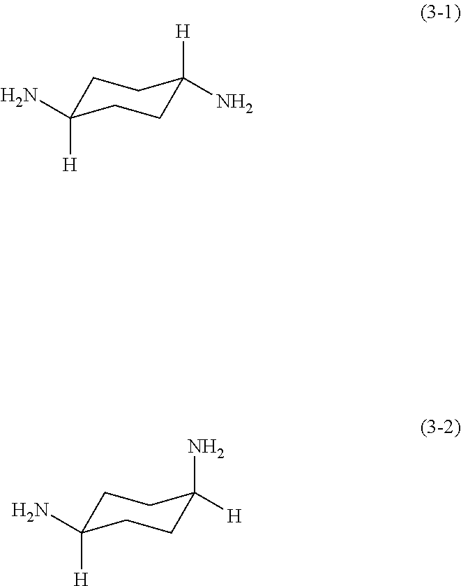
C1C([H])(N)CCC([H])(N)C1.C1C([H])(N)CCC(N)([H])C1
